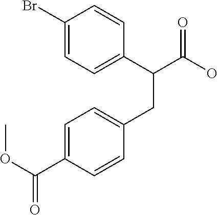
C1=C(C(OC)=O)C=CC(CC(C(O)=O)C2=CC=C(Br)C=C2)=C1
